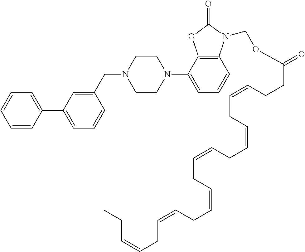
C1=CC=CC(C2=CC=CC(CN3CCN(C4=CC=CC5=C4OC(=O)N5COC(CCC=CCC=CCC=CCC=CCC=CCC=CCC)=O)CC3)=C2)=C1
